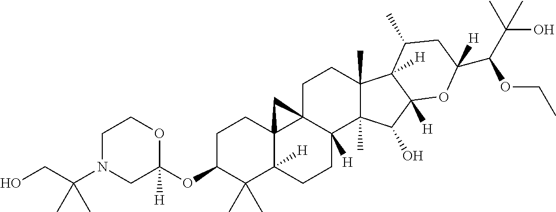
C1C(OC2([H])OCCN(C(CO)(C)C)C2)C(C)(C)C2([H])C3(C1)C1(CCC4(C)C(C)(C(O)C5([H])C4([H])C(C)CC(C(C(C)(C)O)OCC)([H])O5)C1([H])CC2)C3
